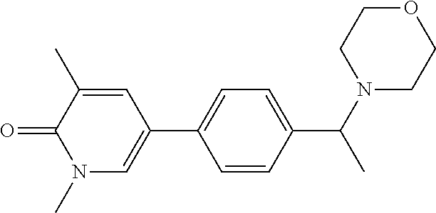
O=C1C(C)=CC(C2=CC=C(C(N3CCOCC3)C)C=C2)=CN1C
